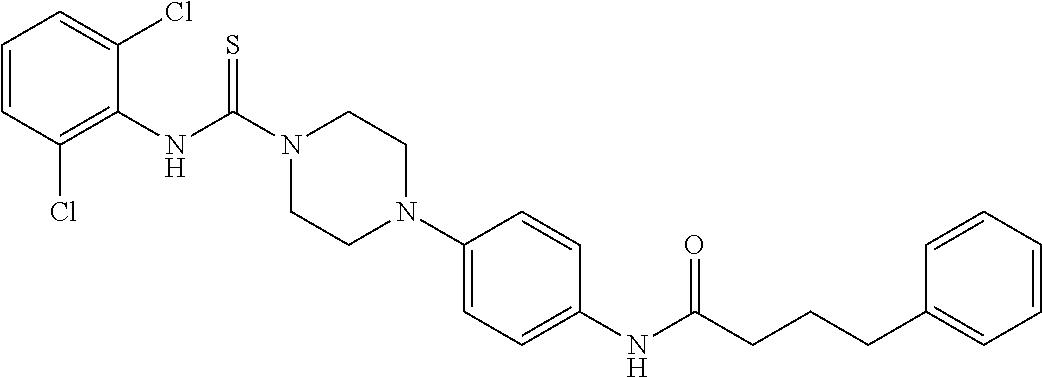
C1(NC(N2CCN(C3=CC=C(NC(CCCC4=CC=CC=C4)=O)C=C3)CC2)=S)=C(Cl)C=CC=C1Cl
